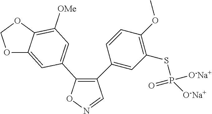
C1(C2=CC(SP([O-Na+])(=O)[O-Na+])=C(OC)C=C2)=C(C2=CC([OMe])=C3C(=C2)OCO3)ON=C1
